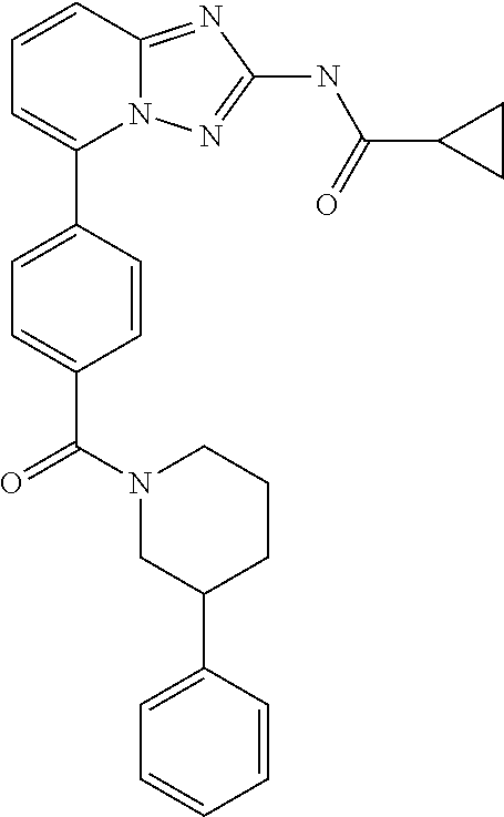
C1=CC2=NC(NC(C3CC3)=O)=NN2C(C2=CC=C(C(N3CC(C4=CC=CC=C4)CCC3)=O)C=C2)=C1
